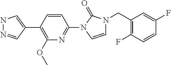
N1N=CC(C2=C(OC)N=C(N3C=CN(CC4=C(F)C=CC(F)=C4)C3=O)C=C2)=C1
